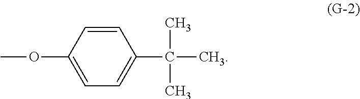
COC1=CC=C(C(C)(C)C)C=C1
